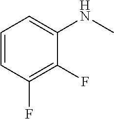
C1=CC(F)=C(F)C(NC)=C1
